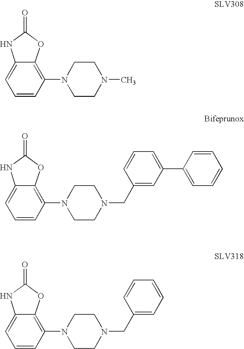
C12=CC=CC(N3CCN(C)CC3)=C1OC(=O)N2.C12=CC=CC(N3CCN(CC4=CC(C5=CC=CC=C5)=CC=C4)CC3)=C1OC(=O)N2.C12=CC=CC(N3CCN(CC4=CC=CC=C4)CC3)=C1OC(=O)N2
